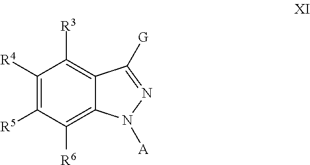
C1([R4])=C([R5])C([R6])=C2C(=C1[R3])C([G])=NN2[A]
